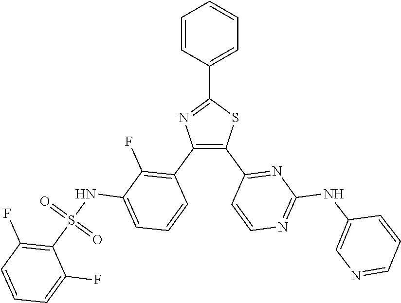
C1=C(C2=NC(C3=C(F)C(NS(C4=C(F)C=CC=C4F)(=O)=O)=CC=C3)=C(C3=NC(NC4=CN=CC=C4)=NC=C3)S2)C=CC=C1
